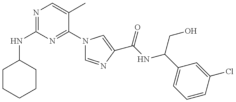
N(C1=NC=C(C)C(N2C=NC(C(=O)NC(CO)C3=CC=CC(Cl)=C3)=C2)=N1)C1CCCCC1
